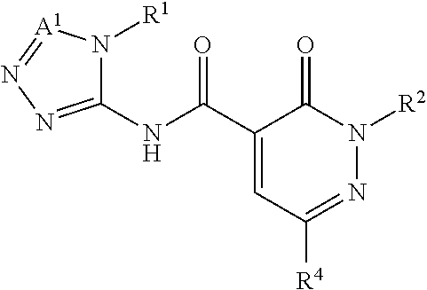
C1(NC(C2=CC([R4])=NN([R2])C2=O)=O)=NN=[A1]N1[R1]
